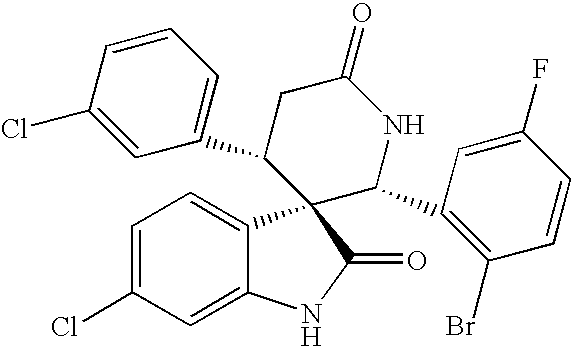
C1=C(Cl)C=C2C(=C1)C1(C(=O)N2)C(C2=CC=CC(Cl)=C2)CC(=O)NC1C1=C(Br)C=CC(F)=C1
